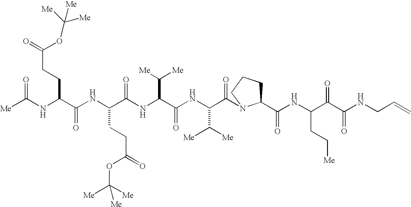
[Me]C(NC(C(NC(C(NC(C(NC(C(=O)N1C(C(NC(C(C(=O)NCC=C)=O)CC[Me])=O)CCC1)C([Me])[Me])=O)C([Me])[Me])=O)CCC(OC([Me])([Me])[Me])=O)=O)CCC(OC([Me])([Me])[Me])=O)=O
